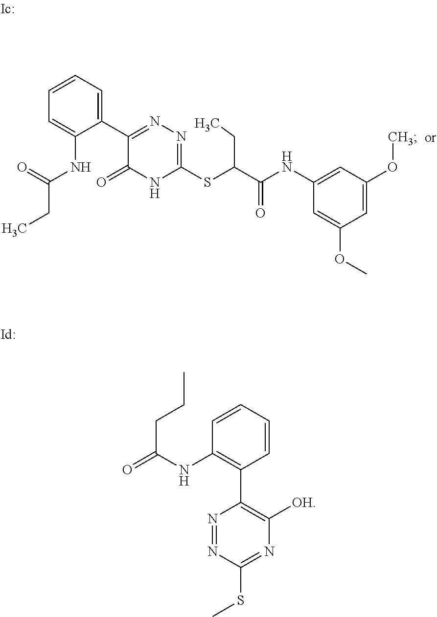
C1(C2=CC=CC=C2NC(CC)=O)=NN=C(SC(C(NC2=CC(OC)=CC(OC)=C2)=O)CC)NC1=O.C1(C2=C([OH])N=C(SC)N=N2)=C(NC(=O)CCC)C=CC=C1
